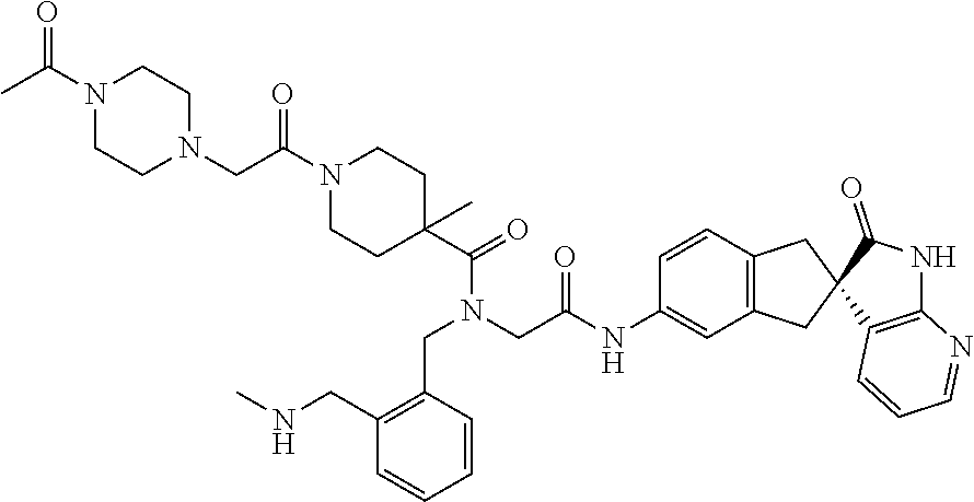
N1(C(C)=O)CCN(CC(N2CCC(C(=O)N(CC3=C(CNC)C=CC=C3)CC(=O)NC3=CC4=C(C=C3)CC3(C4)C4=C(NC3=O)N=CC=C4)(C)CC2)=O)CC1
